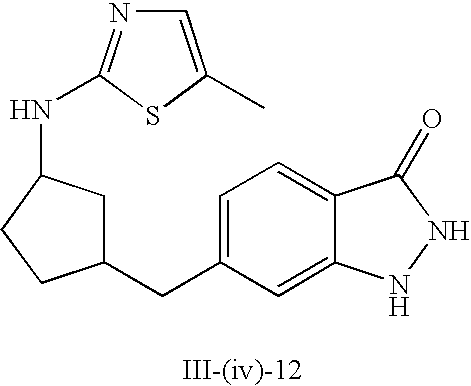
C1=C(CC2CC(NC3=NC=C(C)S3)CC2)C=C2C(=C1)C(=O)NN2
